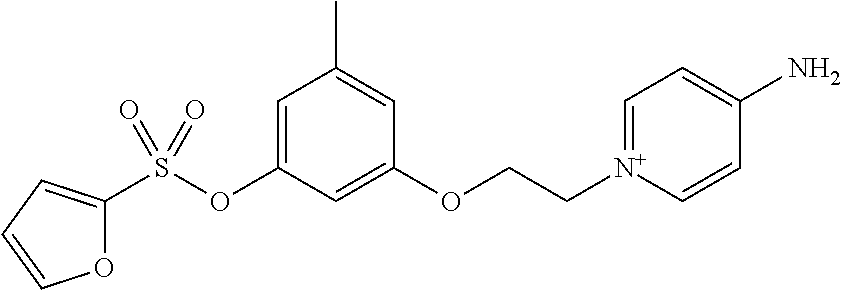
O1C(S(OC2=CC(C)=CC(OCC[N+]3=CC=C(N)C=C3)=C2)(=O)=O)=CC=C1
